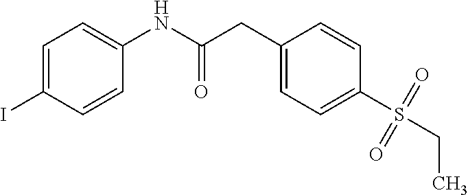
C1=C(I)C=CC(NC(CC2=CC=C(S(CC)(=O)=O)C=C2)=O)=C1
